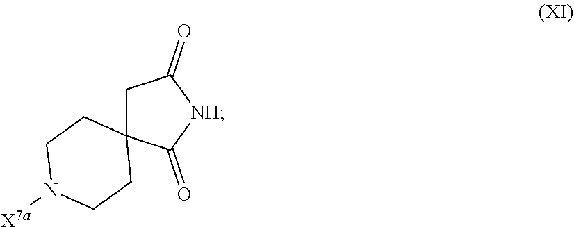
C1C(=O)[NH]C(=O)C12CCN([X7a])CC2
